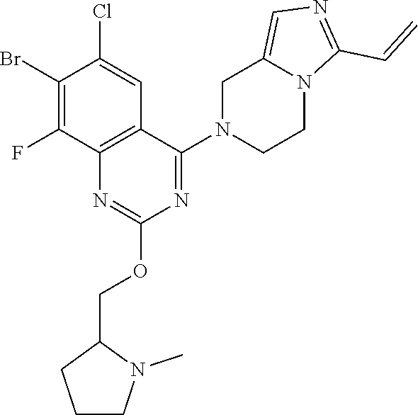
C12=CN=C(C=C)N1CCN(C1=NC(OCC3CCCN3C)=NC3=C1C=C(Cl)C(Br)=C3F)C2
